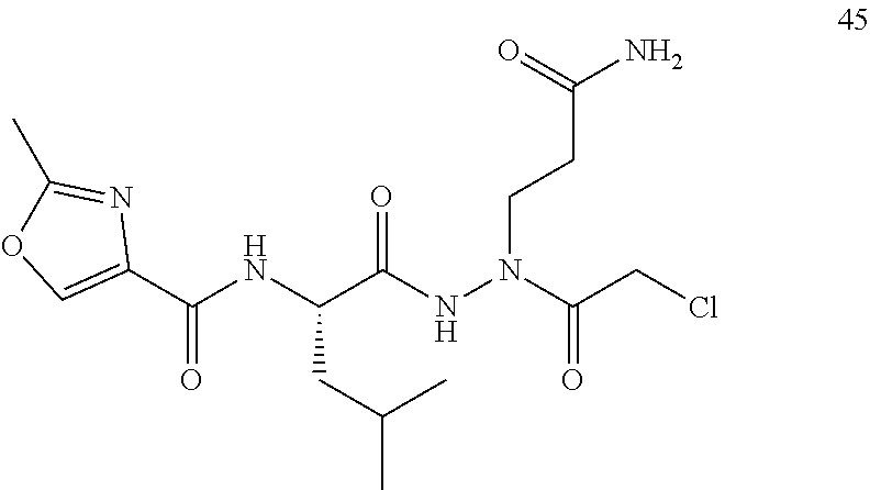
C(C(NN(CCC(N)=O)C(CCl)=O)=O)(NC(C1=COC(C)=N1)=O)CC(C)C
